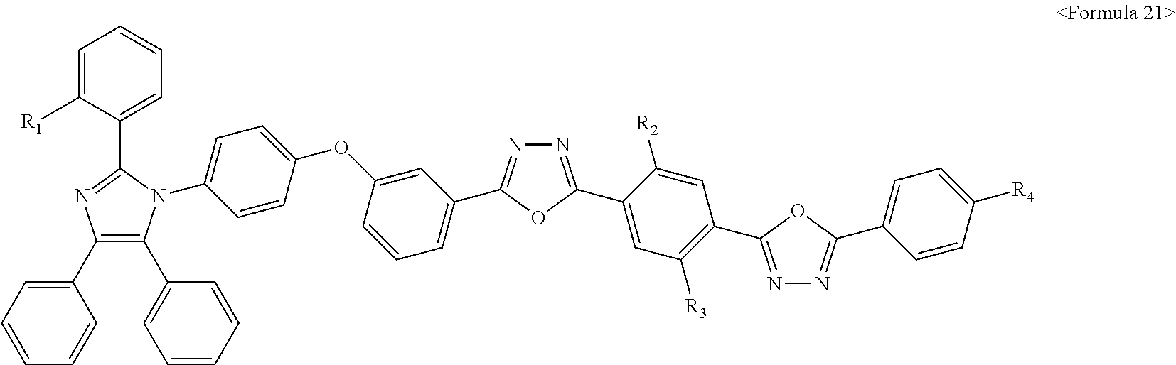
C1=C([R1])C(C2=NC(C3=CC=CC=C3)=C(C3=CC=CC=C3)N2C2=CC=C(OC3=CC(C4=NN=C(C5=CC([R3])=C(C6=NN=C(C7=CC=C([R4])C=C7)O6)C=C5[R2])O4)=CC=C3)C=C2)=CC=C1
